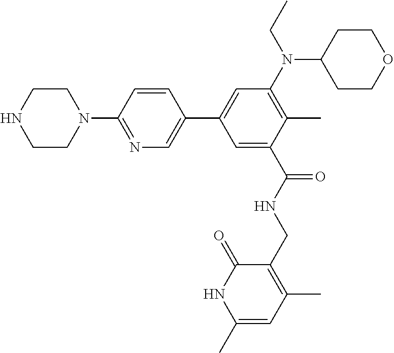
C1CN(C2=NC=C(C3=CC(N(C4CCOCC4)CC)=C(C)C(C(=O)NCC4=C(C)C=C(C)NC4=O)=C3)C=C2)CCN1
